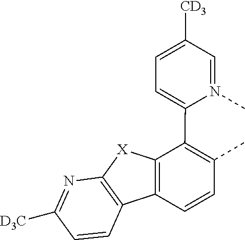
C1=N(C)C(C2=C(C)C=CC3=C2[X]C2=C3C=CC([D3C])=N2)=CC=C1[CD3]
